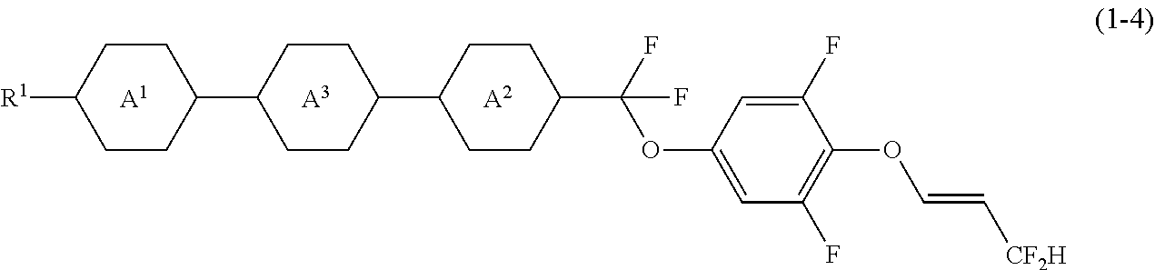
[A2].[A3].[A1].C1(C2CCC(C(F)(F)OC3=CC(F)=C(OC=C[CF2H])C(F)=C3)CC2)CCC(C2CCC([R1])CC2)CC1
